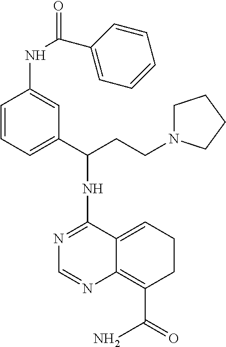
C1=CC=C(C(CCN2CCCC2)NC2=NC=NC3=C(C(=O)N)CCC=C23)C=C1NC(=O)C1=CC=CC=C1
